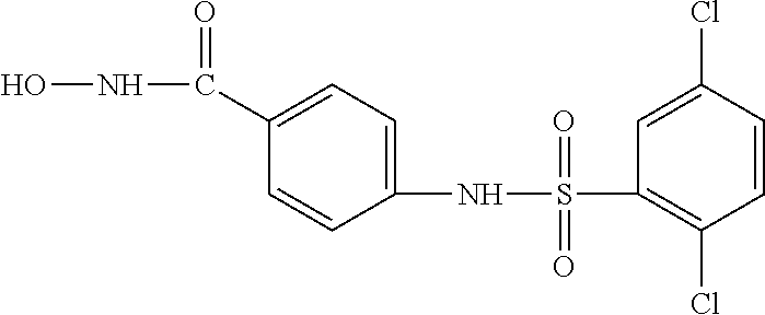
C1(S(NC2=CC=C(C(NO)=O)C=C2)(=O)=O)=C(Cl)C=CC(Cl)=C1
